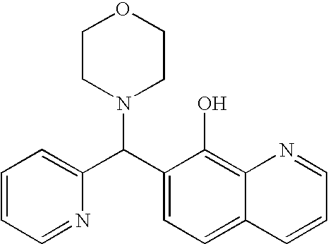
C1=CC=NC(C(C2=CC=C3C(=C2O)N=CC=C3)N2CCOCC2)=C1
